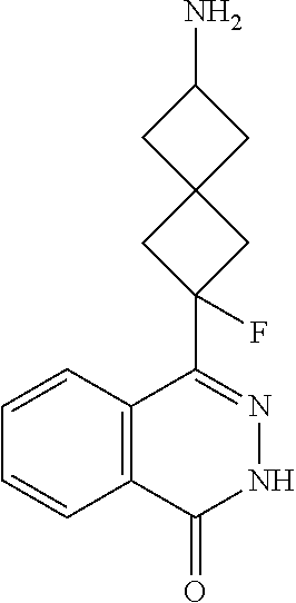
C1(N)CC2(C1)CC(C1=NNC(=O)C3=C1C=CC=C3)(F)C2
